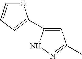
O1C=CC=C1C1=CC(C)=NN1
